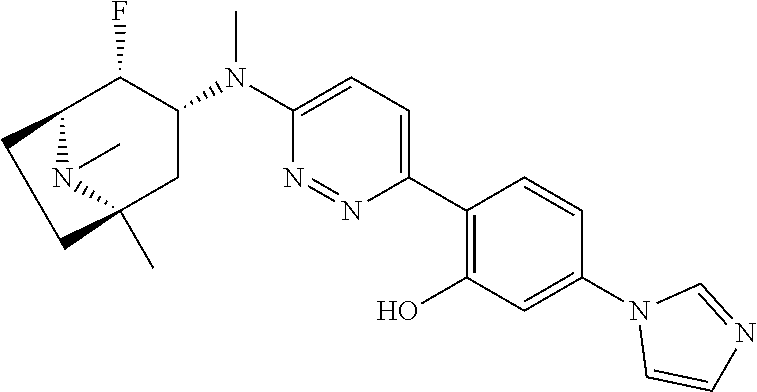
C1(N(C2=CC=C(C3=C(O)C=C(N4C=CN=C4)C=C3)N=N2)C)C(F)C2CCC(C)(C1)N2C
